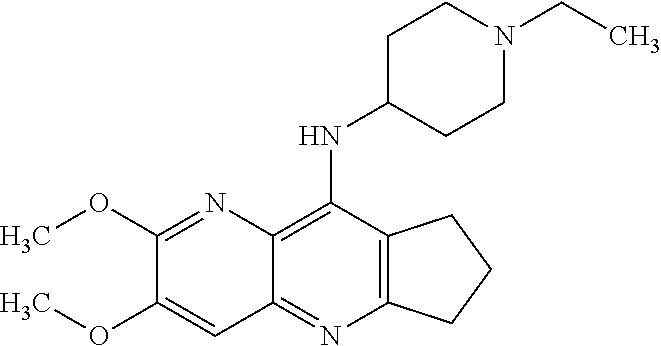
C12=C(C(NC3CCN(CC)CC3)=C3C(=N1)C=C(OC)C(OC)=N3)CCC2
